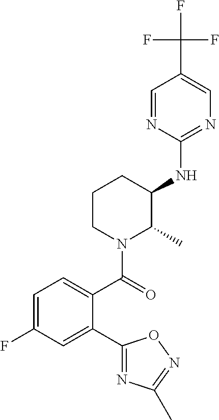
C1(NC2C(C)N(C(=O)C3=CC=C(F)C=C3C3=NC(C)=NO3)CCC2)=NC=C(C(F)(F)F)C=N1
